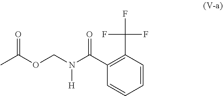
CC(OCN(C(C1=C(C(F)(F)F)C=CC=C1)=O)[H])=O
